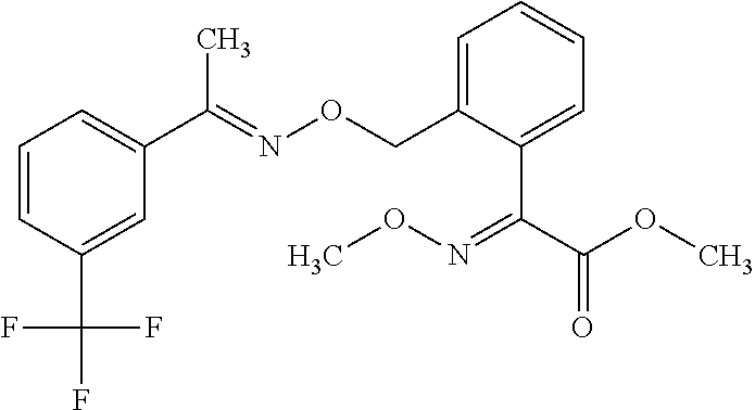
C1=CC(C(F)(F)F)=CC(C(=NOCC2=CC=CC=C2C(C(=O)OC)=NOC)C)=C1
